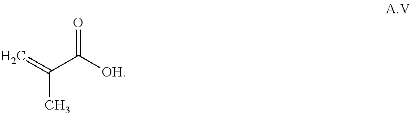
C=C(C)C([OH])=O
